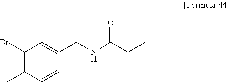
C1(Br)=C(C)C=CC(CNC(C(C)C)=O)=C1
